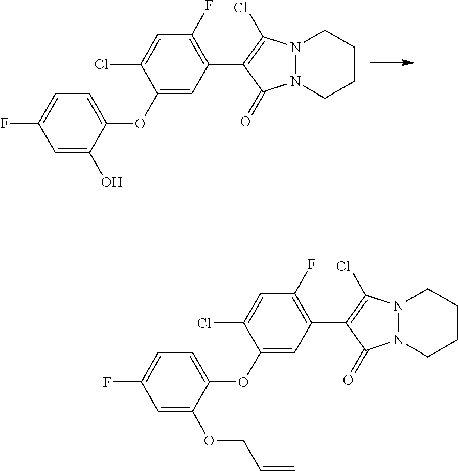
C1(OC2=CC=C(F)C=C2O)=CC(C2=C(Cl)N3N(C2=O)CCCC3)=C(F)C=C1Cl.C1(OC2=CC=C(F)C=C2OCC=C)=CC(C2=C(Cl)N3N(C2=O)CCCC3)=C(F)C=C1Cl
